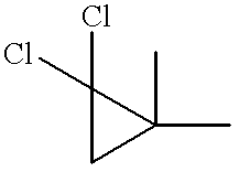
C1(Cl)(Cl)CC1(C)C
